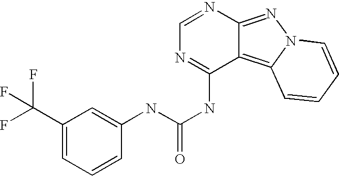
C1=NC2=NN3C(=C2C(NC(=O)NC2=CC(C(F)(F)F)=CC=C2)=N1)C=CC=C3
